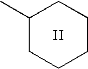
[H].C1CCCCC1C
